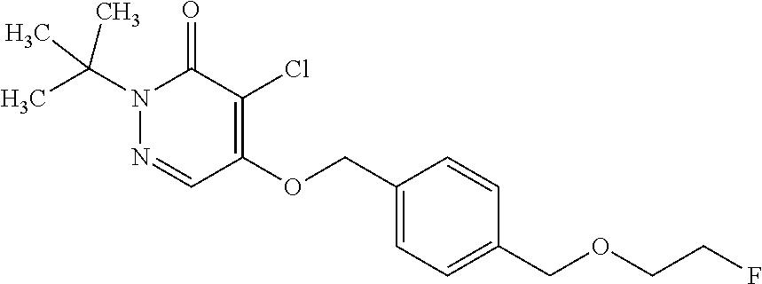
N1(C(C)(C)C)N=CC(OCC2=CC=C(COCCF)C=C2)=C(Cl)C1=O
